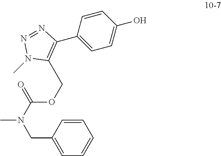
C1=CC(CN(C)C(=O)OCC2=C(C3=CC=C(O)C=C3)N=NN2C)=CC=C1
